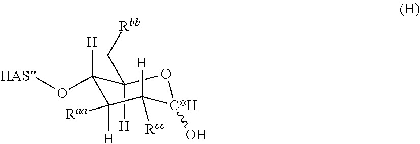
C1([H])(C[Rbb])C([H])(O[HAS])C([Raa])([H])C([H])([Rcc])[C*H](O)O1
